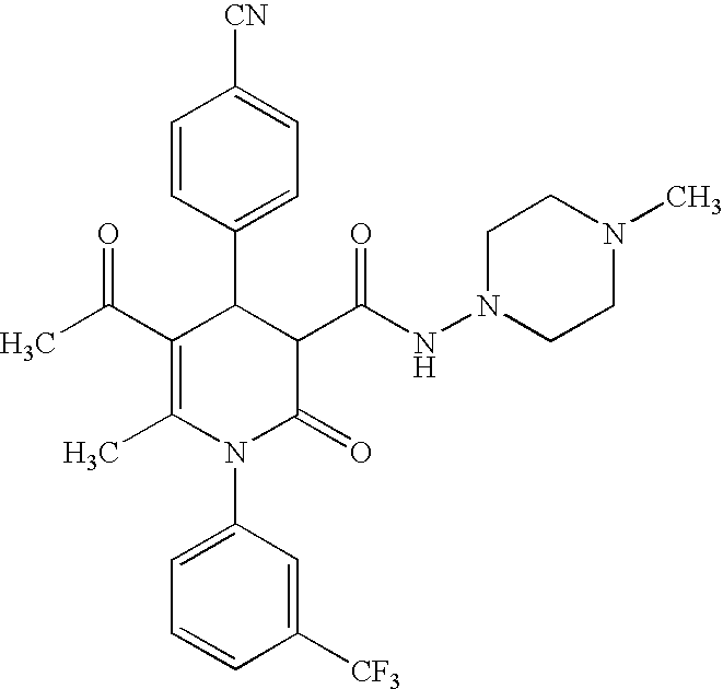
C1=CC(C2C(C(C)=O)=C(C)N(C3=CC=CC([CF3])=C3)C(=O)C2C(NN2CCN(C)CC2)=O)=CC=C1[CN]
